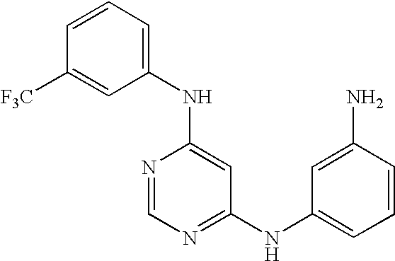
C1=CC([F3C])=CC(NC2=CC(NC3=CC=CC(N)=C3)=NC=N2)=C1
